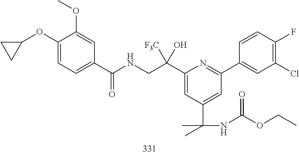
C1(Cl)=C(F)C=CC(C2=NC(C(CNC(C3=CC=C(OC4CC4)C(OC)=C3)=O)(O)[F3C])=CC(C(C)(C)NC(OCC)=O)=C2)=C1
